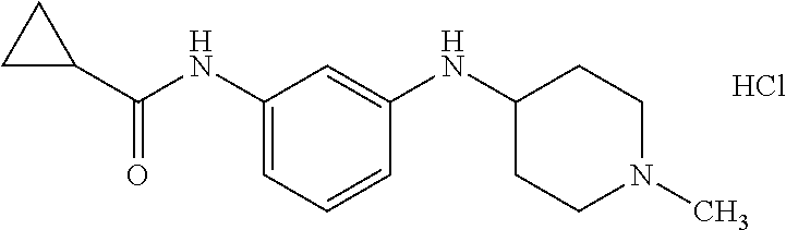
Cl.C1(C(NC2=CC=CC(NC3CCN(C)CC3)=C2)=O)CC1
